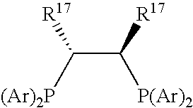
C(C([P(Ar)2])[R17])([(Ar)2P])[R17]
